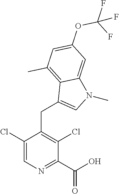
C1(C(O)=O)=NC=C(Cl)C(CC2=CN(C)C3=CC(OC(F)(F)F)=CC(C)=C32)=C1Cl
